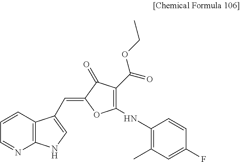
C1=CC=NC2=C1C(C=C1C(=O)C(C(=O)OCC)=C(NC3=C(C)C=C(F)C=C3)O1)=CN2
